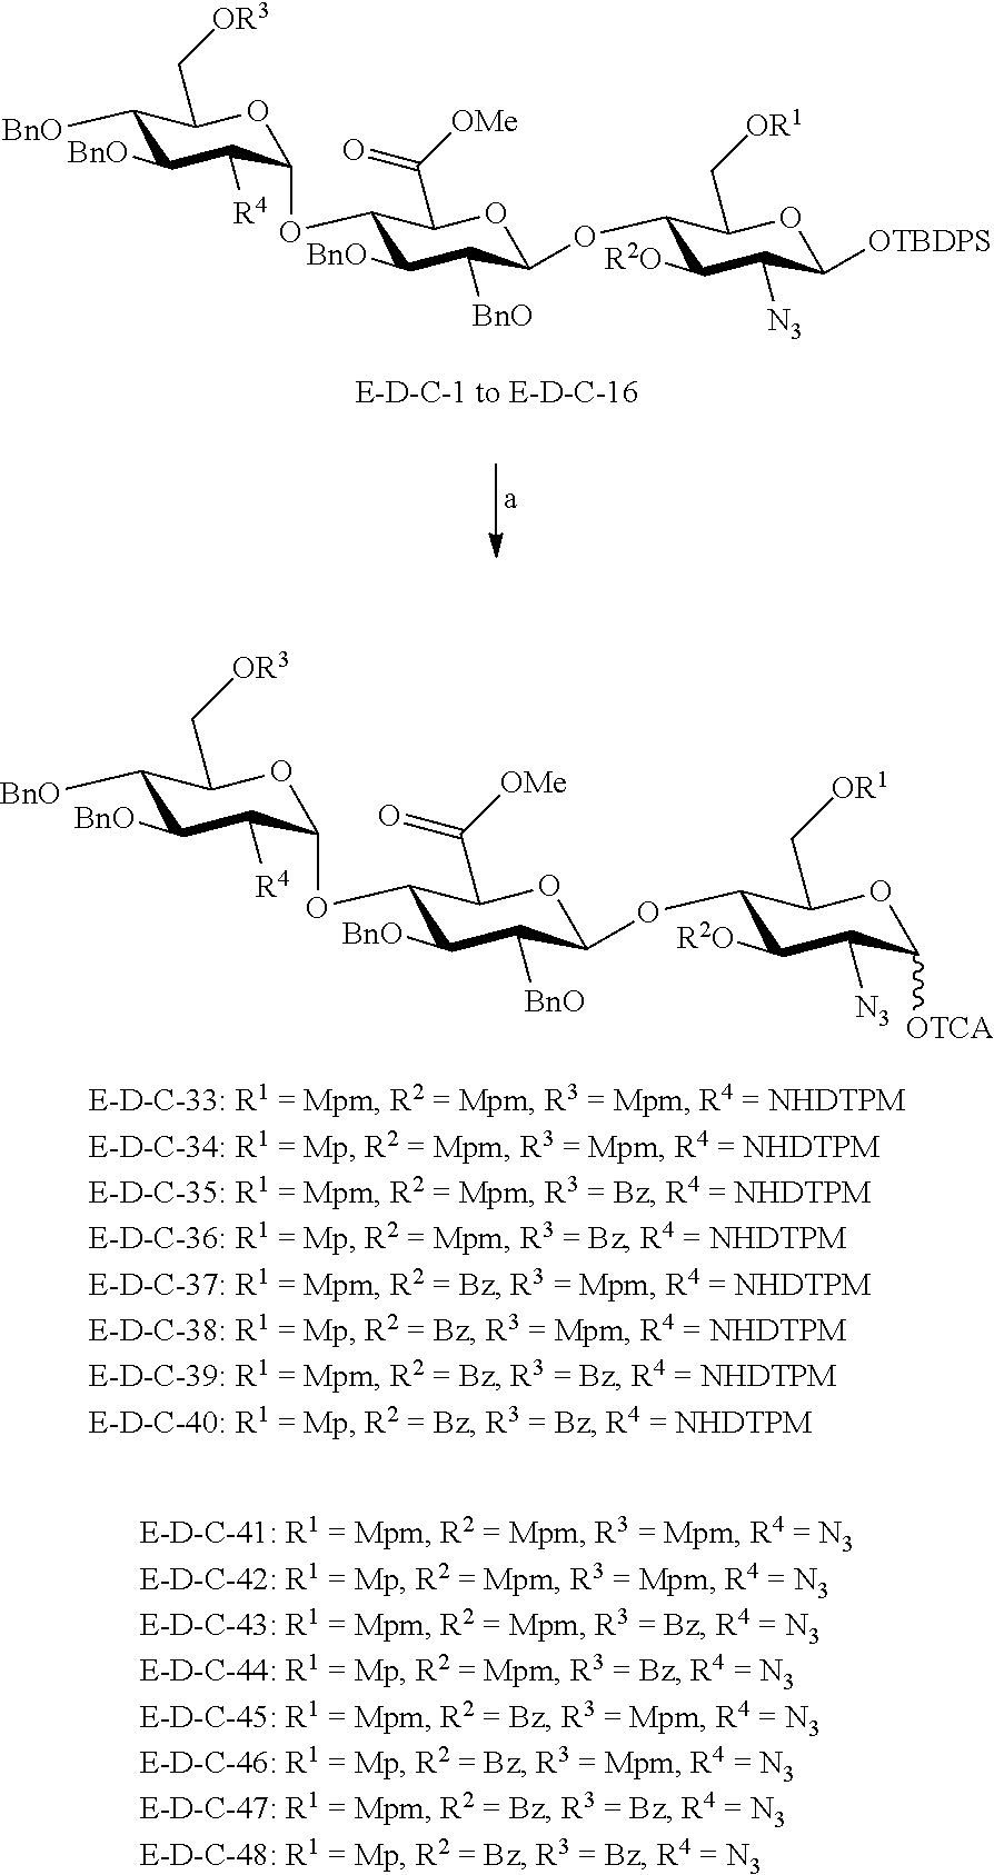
C1([BnO])C([BnO])C([R4])C(OC2C([BnO])C([BnO])C(OC3C([R2O])C([N3])C([OTCA])OC3C[OR1])OC2C([OMe])=O)OC1C[OR3].C1([BnO])C([BnO])C([R4])C(OC2C([BnO])C([BnO])C(OC3C([R2O])C([N3])C([OTBDPS])OC3C[OR1])OC2C([OMe])=O)OC1C[OR3]
